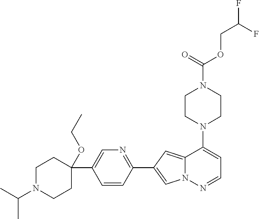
N1(C2=CC=NN3C2=CC(C2=NC=C(C4(OCC)CCN(C(C)C)CC4)C=C2)=C3)CCN(C(OCC(F)F)=O)CC1
